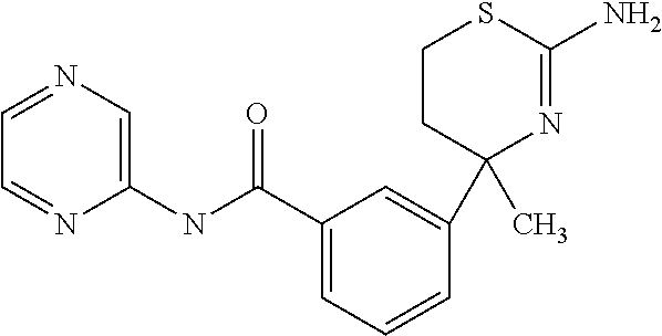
C1(C)(C2=CC(C(NC3=CN=CC=N3)=O)=CC=C2)N=C(N)SCC1
